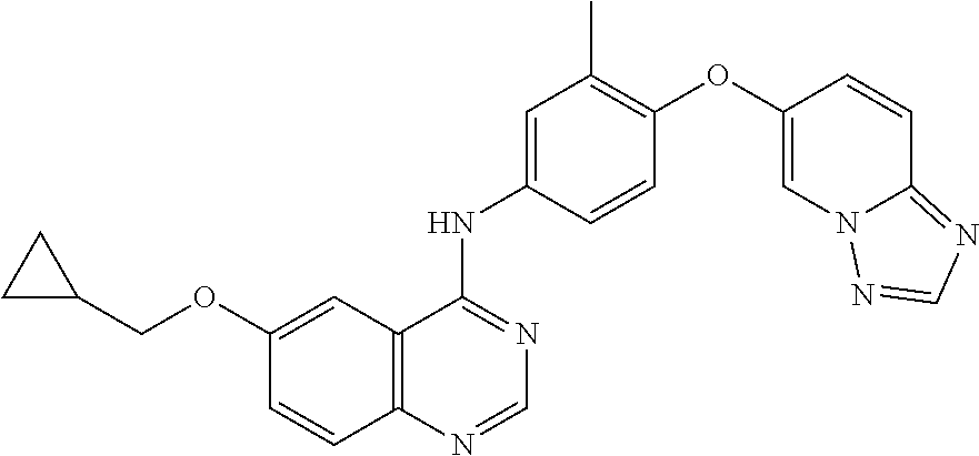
C1(COC2=CC3=C(C=C2)N=CN=C3NC2=CC(C)=C(OC3=CN4C(=NC=N4)C=C3)C=C2)CC1
